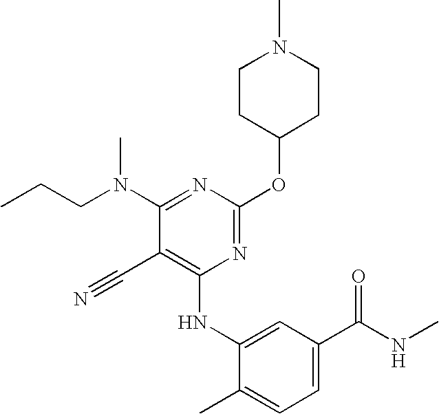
CN(C1=NC(OC2CCN(C)CC2)=NC(NC2=CC(C(NC)=O)=CC=C2C)=C1C#N)CCC
